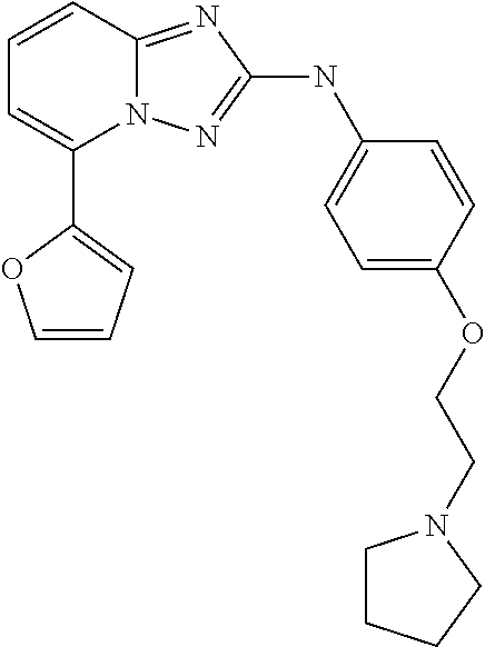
C1=CC2=NC(NC3=CC=C(OCCN4CCCC4)C=C3)=NN2C(C2=CC=CO2)=C1
